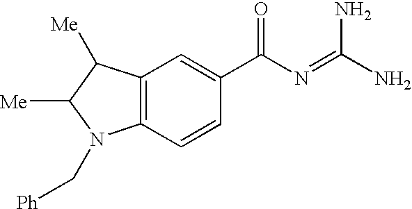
C12=C(C=CC(C(N=C(N)N)=O)=C1)N(C[Ph])C([Me])C2[Me]
